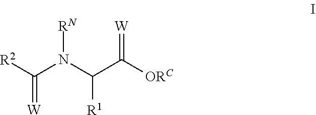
C(N(C(C([ORC])=[W])[R1])[RN])(=[W])[R2]
